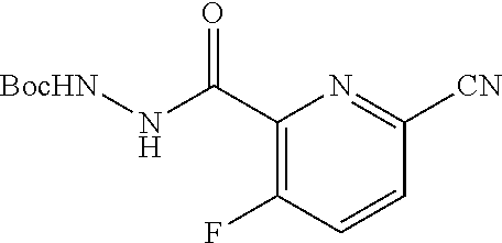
C1(C(N[BocHN])=O)=C(F)C=CC([CN])=N1
